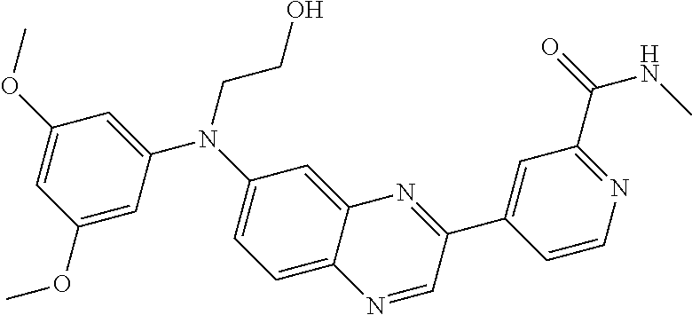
C1(OC)=CC(N(C2=CC=C3C(=C2)N=C(C2=CC(C(=O)NC)=NC=C2)C=N3)CCO)=CC(OC)=C1
